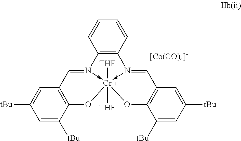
C12=C(C=CC=C1)N1->[Cr]3([THF])([THF])(-N2=CC2=C(O3)C([tBu])=CC([tBu])=C2)OC2=C(C=1)C=C([tBu])C=C2[tBu].[[Co(CO)4]-]
